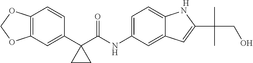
C12=C(C=C(C3(C(NC4=CC=C5C(=C4)C=C(C(C)(CO)C)N5)=O)CC3)C=C1)OCO2.[H]
